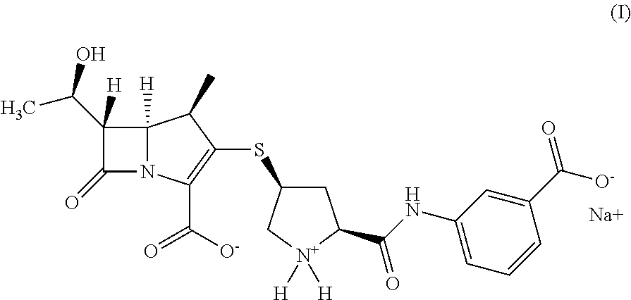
C12([H])C(C(O)C)([H])C(=O)N1C(C([O-])=O)=C(SC1CC(C(NC3=CC=CC(C([O-])=O)=C3)=O)[N+]([H])([H])C1)C2C.[Na]
